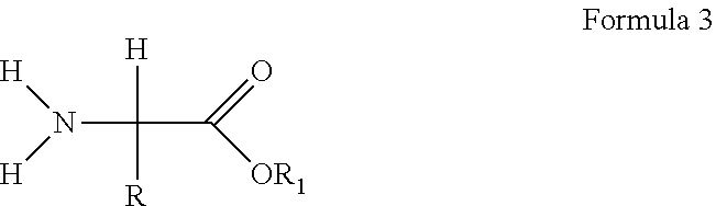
N(C(C([OR1])=O)([R])[H])([H])[H]
